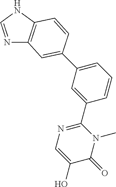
C1=CC=C(C2=CC3=C(NC=N3)C=C2)C=C1C1=NC=C(O)C(=O)N1C
